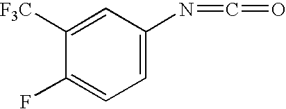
C1([F3C])=CC(N=C=O)=CC=C1F
